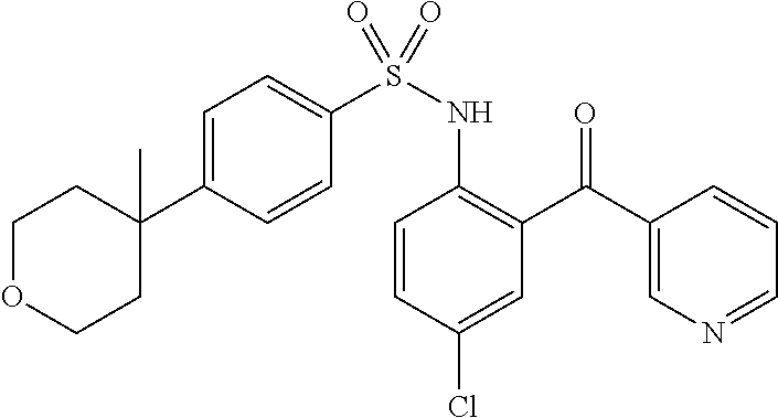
C1(C(C2=C(NS(C3=CC=C(C4(C)CCOCC4)C=C3)(=O)=O)C=CC(Cl)=C2)=O)=CN=CC=C1
